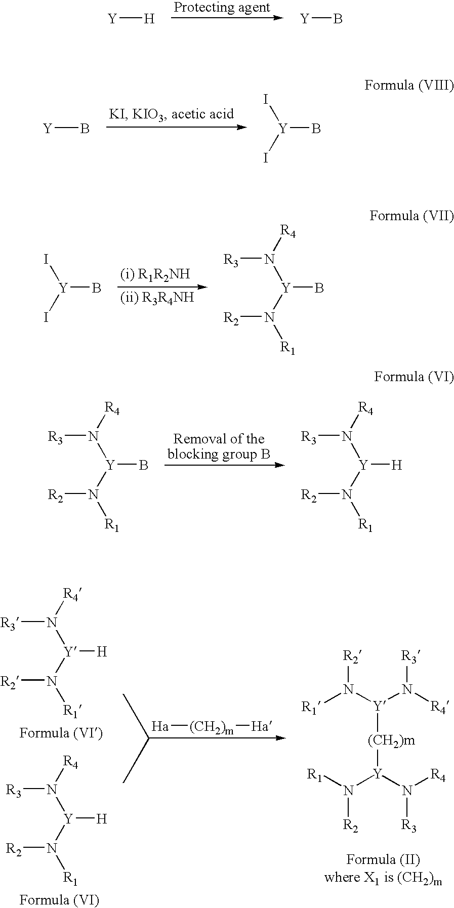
[Y]B.[Y][H].[Y](B)(I)I.[Y]B.[Y](B)(I)I.[Y](B)(N([R3])[R4])N([R2])[R1].[Y](B)(N([R3])[R4])N([R2])[R1].[Y]([H])(N([R3])[R4])N([R2])[R1].[R3]N([R4])[Y](N([R1])[R2])[H].[R3]N([R4])[Y](N([R1])[R2])[H].[Ha][(CH2)m][Ha].[R1]N([Y](N([R4])[R3])[(CH2)m][Y](N([R1])[R2])N([R4])[R3])[R2]
